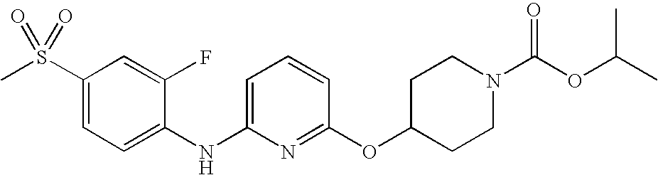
C1(S(C)(=O)=O)=CC=C(NC2=CC=CC(OC3CCN(C(OC(C)C)=O)CC3)=N2)C(F)=C1
